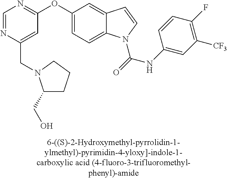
C1=NC(CN2C(CO)CCC2)=CC(OC2=CC=C3C(=C2)C=CN3C(=O)NC2=CC([CF3])=C(F)C=C2)=N1
